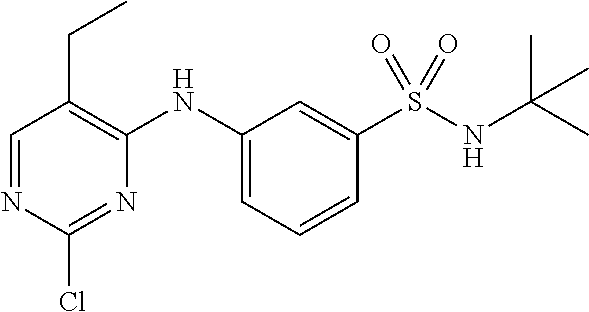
C1=NC(Cl)=NC(NC2=CC=CC(S(NC(C)(C)C)(=O)=O)=C2)=C1CC
